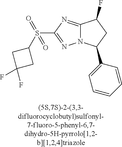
C12=NC(S(=O)(C3CC(F)(F)C3)=O)=NN1C(C1=CC=CC=C1)CC2F
